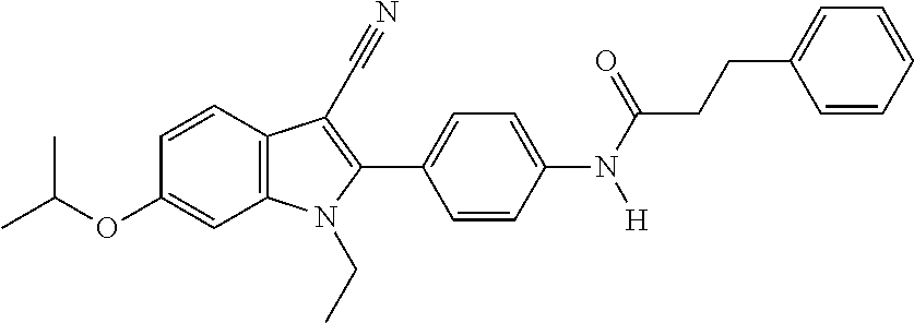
C1=CC2=C(C=C1OC(C)C)N(CC)C(C1=CC=C(N(C(CCC3=CC=CC=C3)=O)[H])C=C1)=C2C#N
